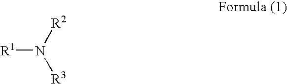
[R1]N([R2])[R3]
